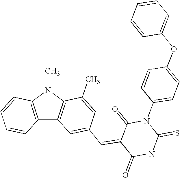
C1=CC=CC(OC2=CC=C(N3C(=O)C(=CC4=CC5=C(N(C)C6=C5C=CC=C6)C(C)=C4)C(=O)NC3=S)C=C2)=C1
